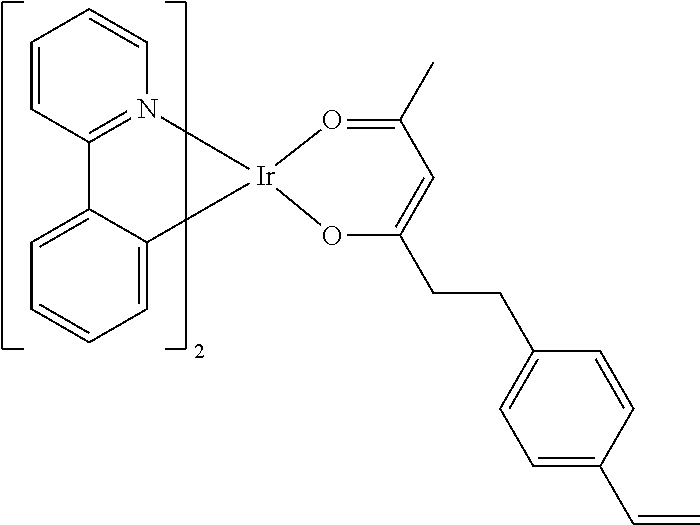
C1=CC2=N(C=C1)[Ir]1(C3=CC=CC=C23)O=C(C)C=C(CCC2=CC=C(C=C)C=C2)O1
